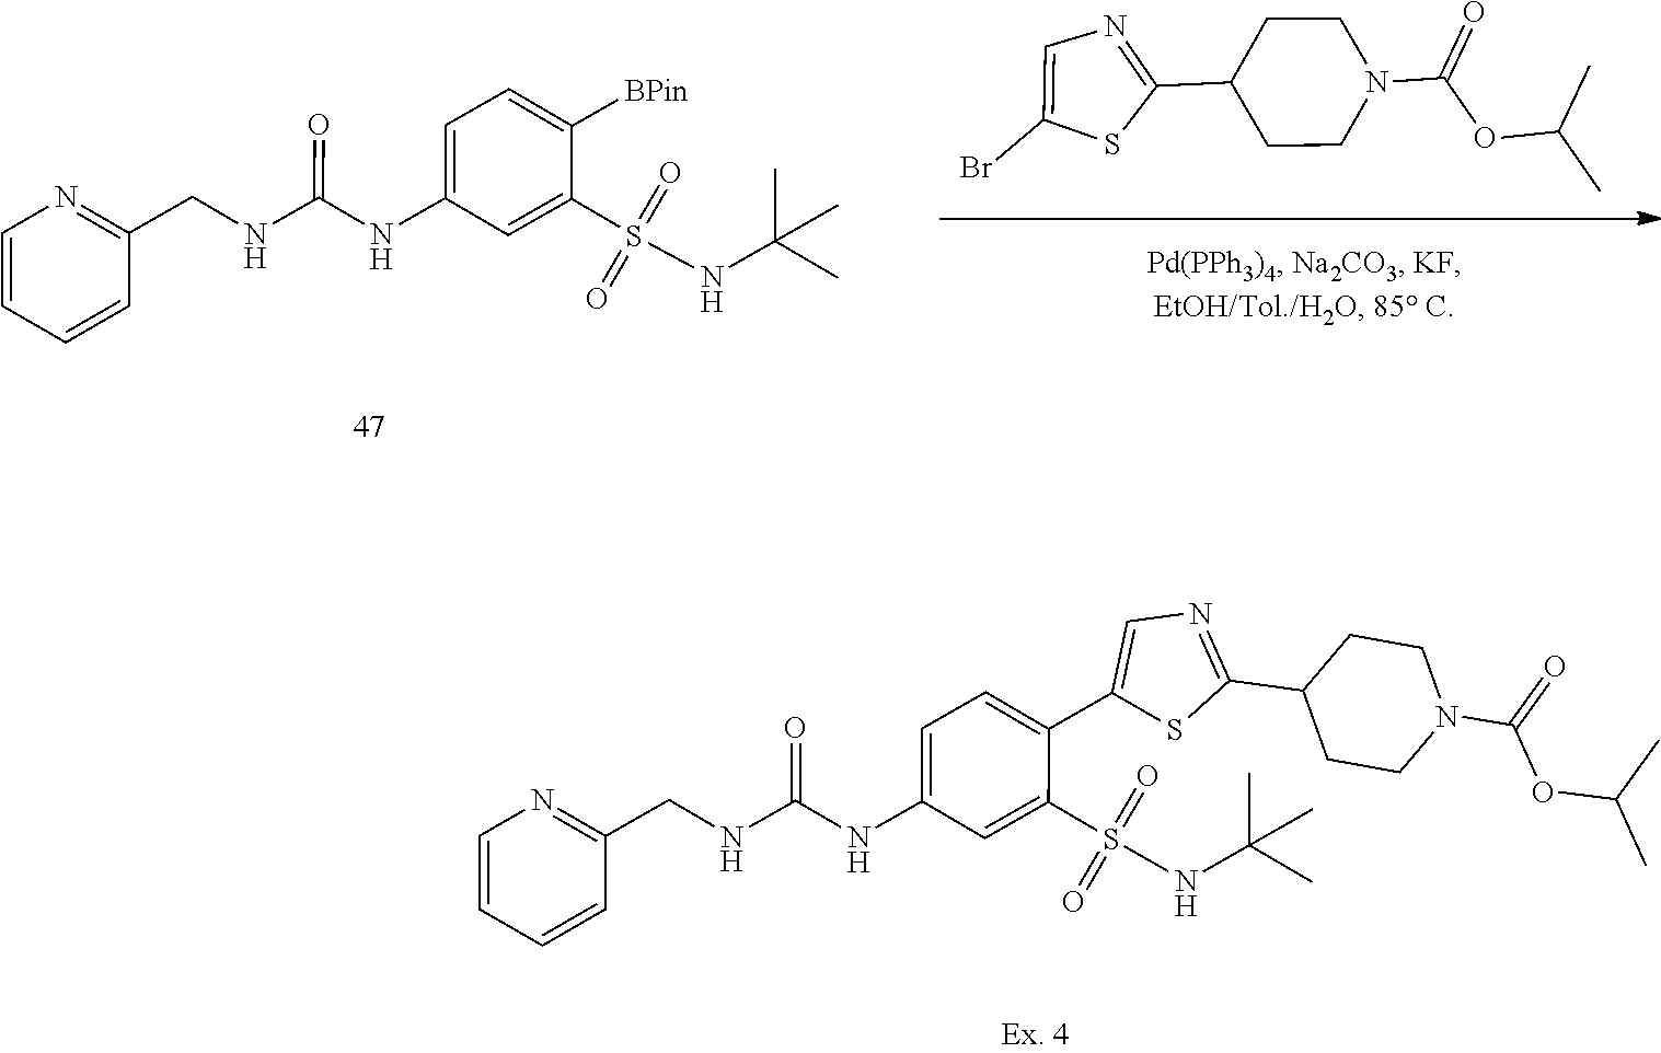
C1(CNC(NC2=CC=C(C3=CN=C(C4CCN(C(=O)OC(C)C)CC4)S3)C(S(NC(C)(C)C)(=O)=O)=C2)=O)=NC=CC=C1.C1(CNC(NC2=CC=C([BPin])C(S(NC(C)(C)C)(=O)=O)=C2)=O)=NC=CC=C1.BrC1=CN=C(C2CCN(C(=O)OC(C)C)CC2)S1
